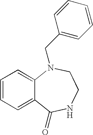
C1=CC=C2C(=C1)N(CC1=CC=CC=C1)CCNC2=O
